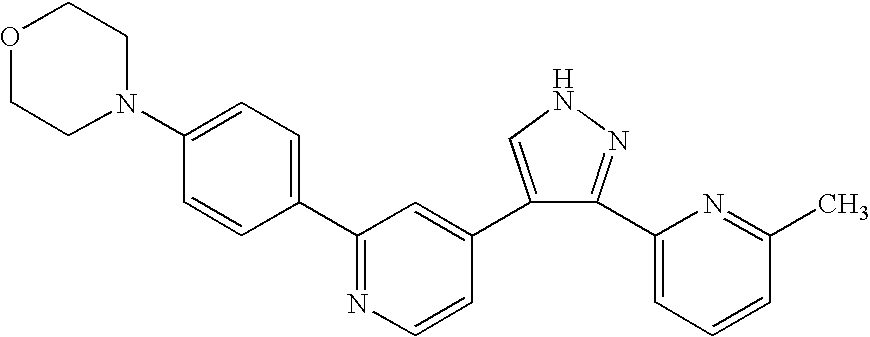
C1(C2=NC=CC(C3=CNN=C3C3=CC=CC(C)=N3)=C2)=CC=C(N2CCOCC2)C=C1
